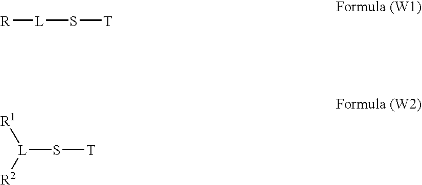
[R][L]S[T].S([L]([R1])[R2])[T]
